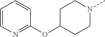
C1=CN=C(OC2CCN(C)CC2)C=C1
